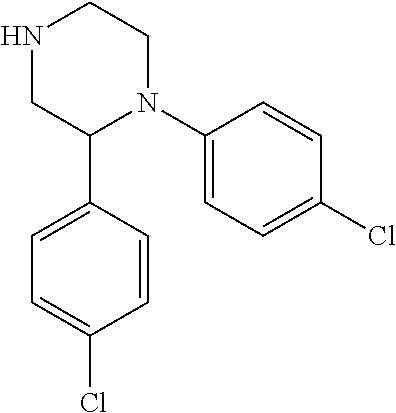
C1(N2CCNCC2C2=CC=C(Cl)C=C2)=CC=C(Cl)C=C1
